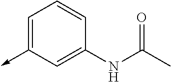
C1=C(->C)C=C(NC(C)=O)C=C1
